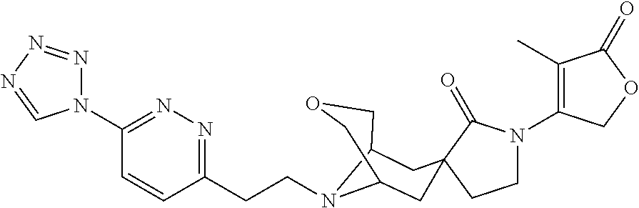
N1(C2=NN=C(CCN3C4CC5(CC3COC4)C(=O)N(C3=C(C)C(=O)OC3)CC5)C=C2)N=NN=C1
